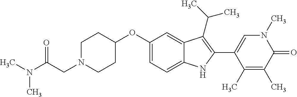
C1(OC2=CC=C3C(=C2)C(C(C)C)=C(C2=CN(C)C(=O)C(C)=C2C)N3)CCN(CC(N(C)C)=O)CC1
